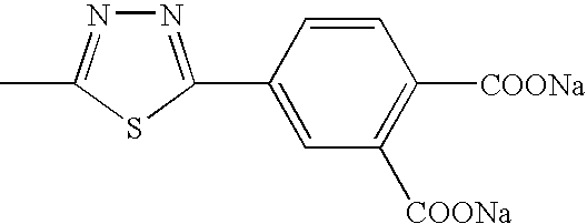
N1=C(C2=CC([COONa])=C([COONa])C=C2)SC(C)=N1
